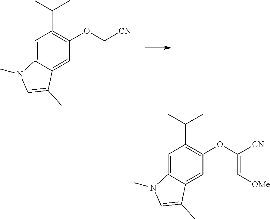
O(C1=C(C(C)C)C=C2C(=C1)C(C)=CN2C)C[CN].O(C1=C(C(C)C)C=C2C(=C1)C(C)=CN2C)C([CN])=C[OMe]
